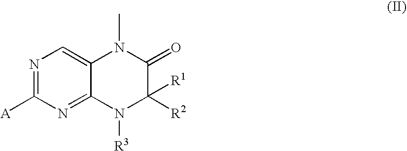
N1=C([A])N=C2C(=C1)N(C)C(=O)C([R2])([R1])N2[R3]
